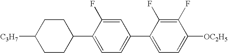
C1([C3H7])CCC(C2=CC=C(C3=CC=C([OC2H5])C(F)=C3F)C=C2F)CC1
